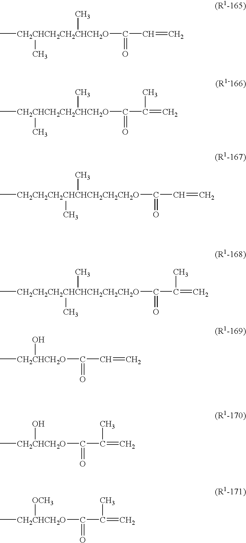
C[CH2CHCH2CH2CHCH2O](C(C=C)=O)(C)C.C[CH2CHCH2CH2CHCH2O](C(C(=C)C)=O)(C)C.C[CH2CH2CH2CHCHCH2CH2CH2O](C(C=C)=O)(C)C.C[CH2CH2CH2CHCHCH2CH2CH2O](C(C(=C)C)=O)(C)C.C[CH2CHCH2O](C(C=C)=O)O.C[CH2CHCH2O](C(C(=C)C)=O)O.C[CH2CHCH2O](C(C(=C)C)=O)[OCH3]
